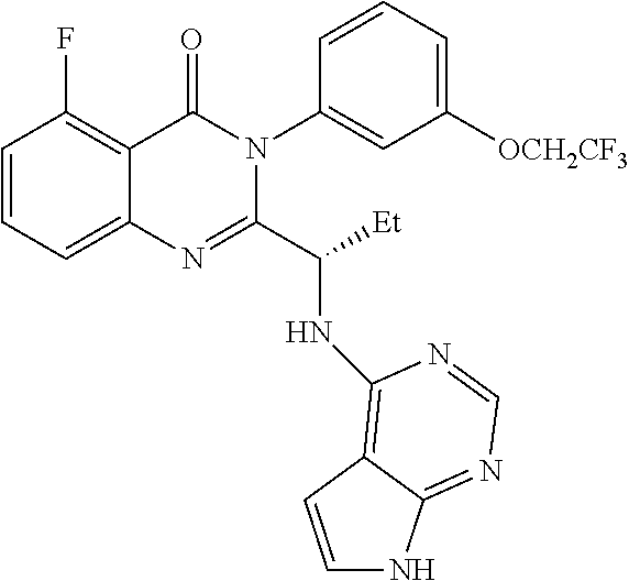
C1=CC=C2C(=C1F)C(=O)N(C1=CC([OCH2CF3])=CC=C1)C(C([Et])NC1=C3C(=NC=N1)NC=C3)=N2
